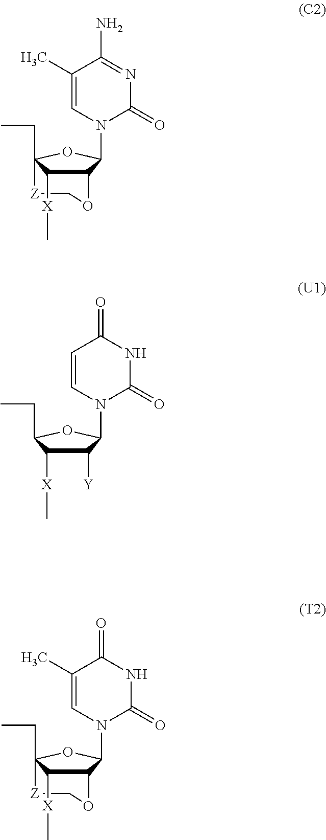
C1OC2C([X]C)C(CC)(OC2N2C=C(C)C(N)=NC2=O)[Z]1.C1=CN(C2C([Y])C([X]C)C(CC)O2)C(=O)NC1=O.C1OC2C([X]C)C(CC)(OC2N2C=C(C)C(=O)NC2=O)[Z]1
